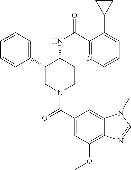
C1=CC=C(C2CN(C(C3=CC(OC)=C4C(=C3)N(C)C=N4)=O)CCC2NC(=O)C2=NC=CC=C2C2CC2)C=C1
